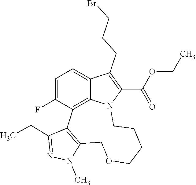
N1(C)C2=C(C(CC)=N1)C1=C3C(=CC=C1F)C(CCCBr)=C(C(OCC)=O)N3CCCCOC2
